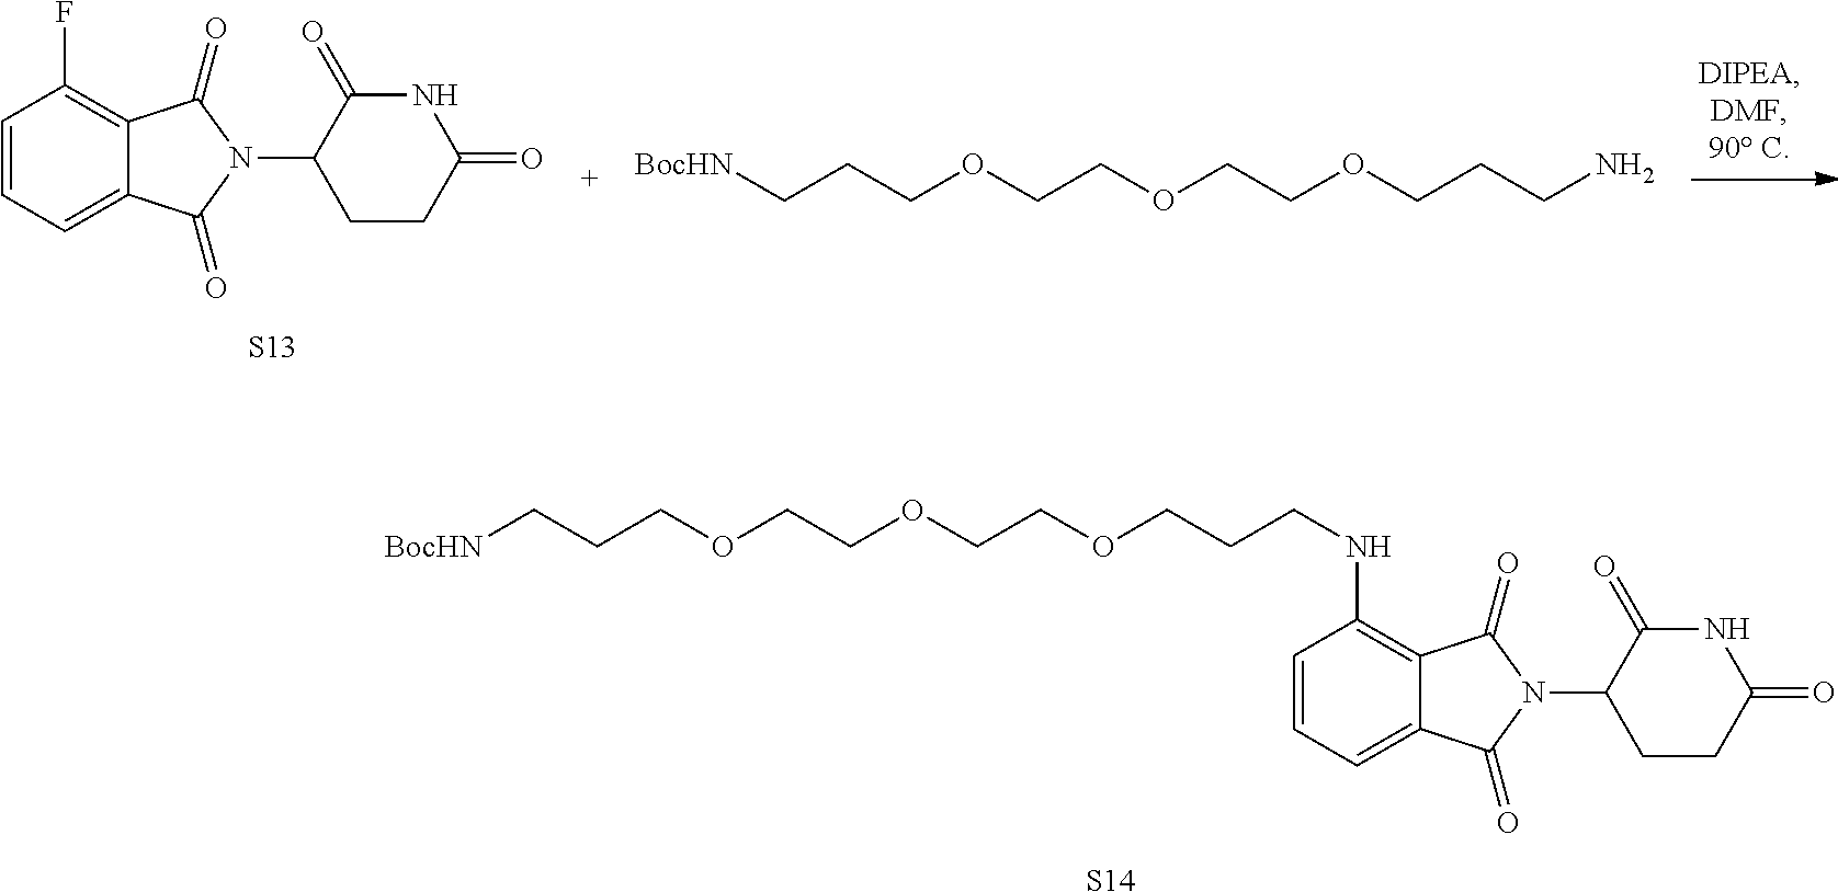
[S13].FC1=C2C(=CC=C1)C(=O)N(C1CCC(=O)NC1=O)C2=O.C(OCCCN)COCCOCCC[BocHN].C(OCCOCCCNC1=C2C(=CC=C1)C(=O)N(C1CCC(=O)NC1=O)C2=O)COCCC[BocHN].[S14]
